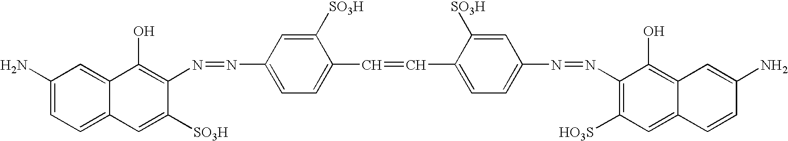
C1(N=NC2=CC=C(C=CC3=CC=C(N=NC4=C([HO3S])C=C5C(=C4O)C=C(N)C=C5)C=C3[SO3H])C([SO3H])=C2)=C(O)C2=CC(N)=CC=C2C=C1[SO3H]
